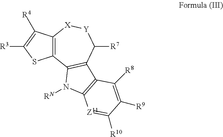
C12=C(C3=C(C([R7])[Y][X]1)C1=C(N3[RN])[Z11]=C([R10])C([R9])=C1[R8])SC([R3])=C2[R4]
